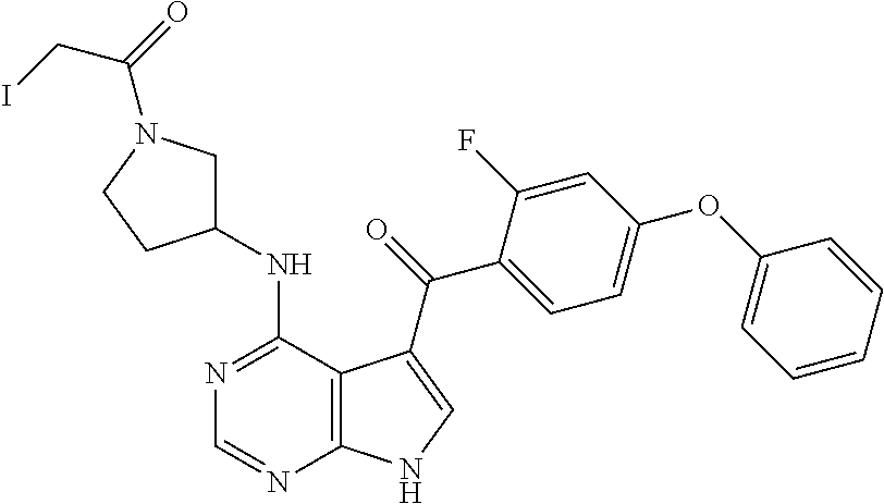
C1=CC=CC(OC2=CC=C(C(=O)C3=CNC4=C3C(NC3CN(C(=O)CI)CC3)=NC=N4)C(F)=C2)=C1
